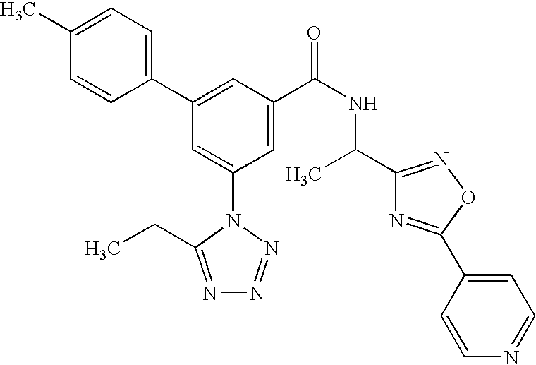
C1(C2=CC(C(NC(C3=NOC(C4=CC=NC=C4)=N3)C)=O)=CC(N3C(CC)=NN=N3)=C2)=CC=C(C)C=C1
